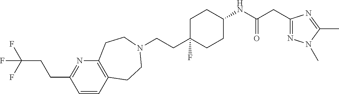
C1=CC2=C(N=C1CCC(F)(F)F)CCN(CCC1(F)CCC(NC(CC3=NN(C)C(C)=N3)=O)CC1)CC2
